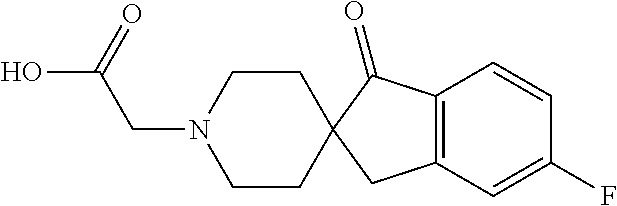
C12=C(C=C(F)C=C1)CC1(C2=O)CCN(CC(O)=O)CC1
